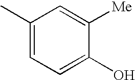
C1(C)=CC=C(O)C([Me])=C1
